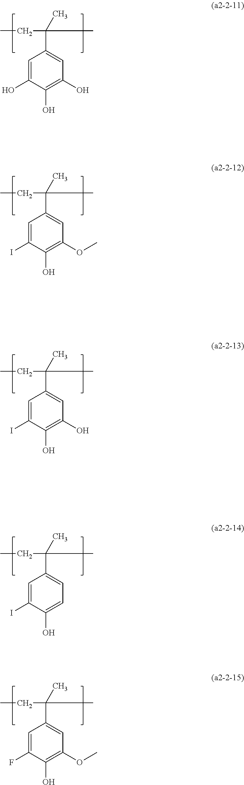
CCC(C)(C1=CC(O)=C(O)C(O)=C1)C.CCC(C)(C1=CC(OC)=C(O)C(I)=C1)C.CCC(C)(C1=CC=C(O)C(I)=C1)C.CCC(C)(C1=CC(OC)=C(O)C(F)=C1)C.CCC(C)(C1=CC(O)=C(O)C(I)=C1)C
